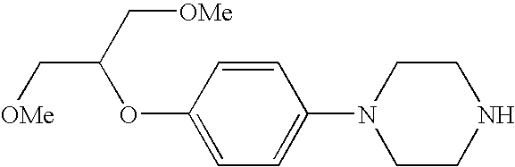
C1=C(OC(C[OMe])C[OMe])C=CC(N2CCNCC2)=C1
